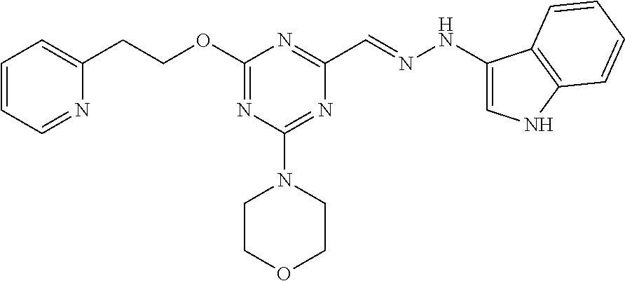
C1(CCOC2=NC(N3CCOCC3)=NC(C=NNC3=CNC4=C3C=CC=C4)=N2)=CC=CC=N1
